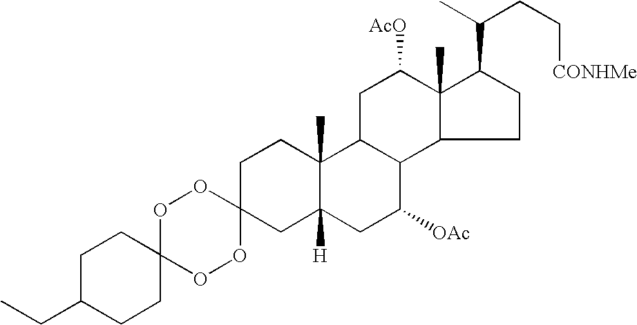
O1C2(OOC3(O1)CC1([H])C(C)(CC3)C3C(C([OAc])C1)C1C(C)(C([AcO])C3)C(C(C)CC[CONHMe])CC1)CCC(CC)CC2
